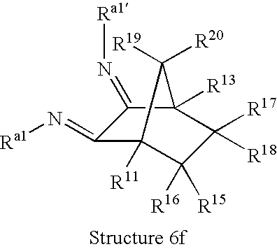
C1(=N[Ra1])C2([R11])C([R16])([R15])C([R18])([R17])C([R13])(C1=N[Ra1])C2([R19])[R20]
